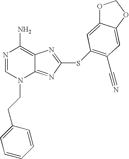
N1=CN(CCC2=CC=CC=C2)C2=NC(SC3=C(C#N)C=C4C(=C3)OCO4)=NC2=C1N
